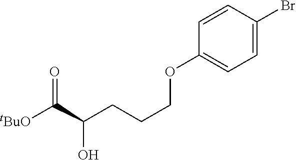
[tBuO]C(C(CCCOC1=CC=C(Br)C=C1)O)=O
